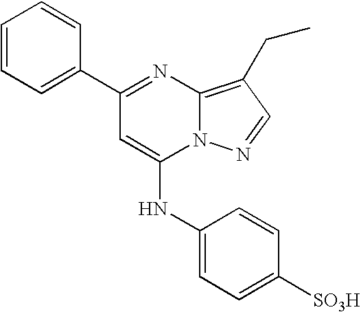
C1=C(C2=NC3=C(CC)C=NN3C(NC3=CC=C([SO3H])C=C3)=C2)C=CC=C1
